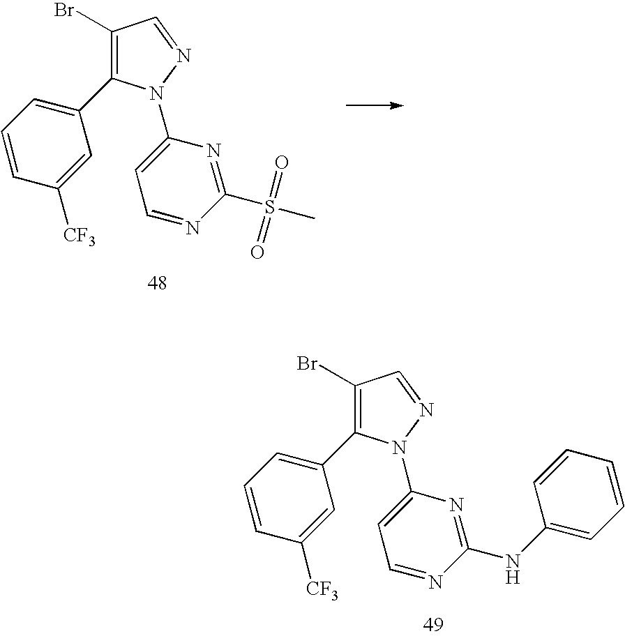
C1=CC([CF3])=CC(C2=C(Br)C=NN2C2=CC=NC(S(C)(=O)=O)=N2)=C1.C1=CC([CF3])=CC(C2=C(Br)C=NN2C2=CC=NC(NC3=CC=CC=C3)=N2)=C1
